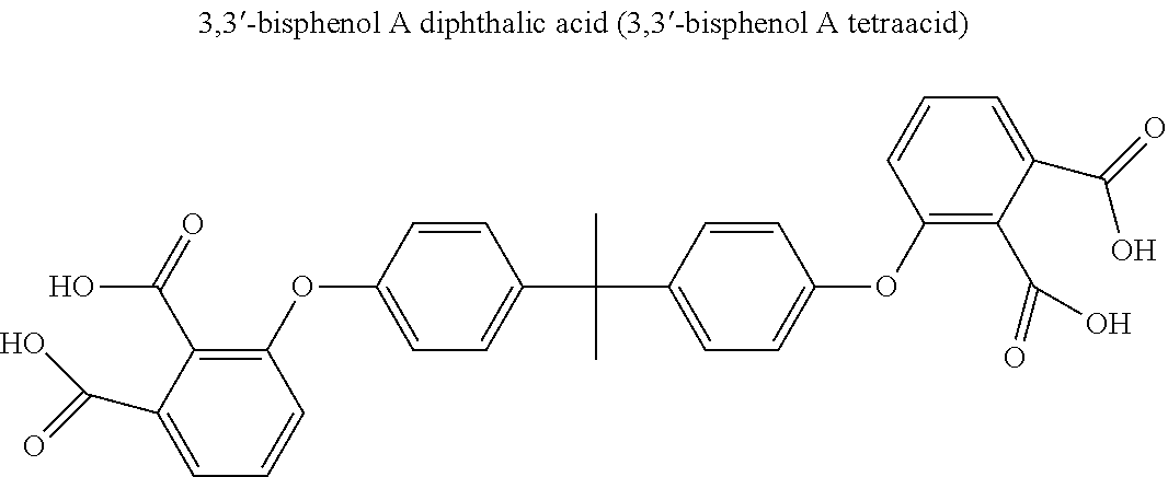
C1=C(C(O)=O)C(C(=O)O)=C(OC2=CC=C(C(C3=CC=C(OC4=C(C(O)=O)C(C(=O)O)=CC=C4)C=C3)(C)C)C=C2)C=C1
